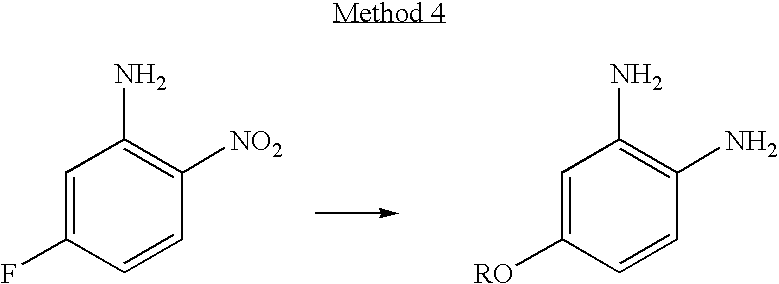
C1=C(F)C=CC([NO2])=C1N.C1=C([RO])C=CC(N)=C1N
